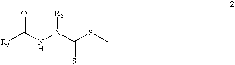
N(N(C(SC)=S)[R2])C([R3])=O
